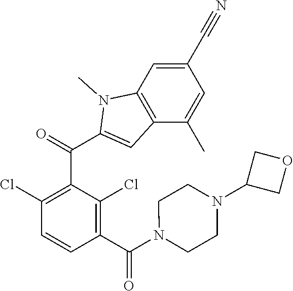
C1(Cl)=C(C(C2=CC3=C(N2C)C=C(C#N)C=C3C)=O)C(Cl)=C(C(=O)N2CCN(C3COC3)CC2)C=C1
